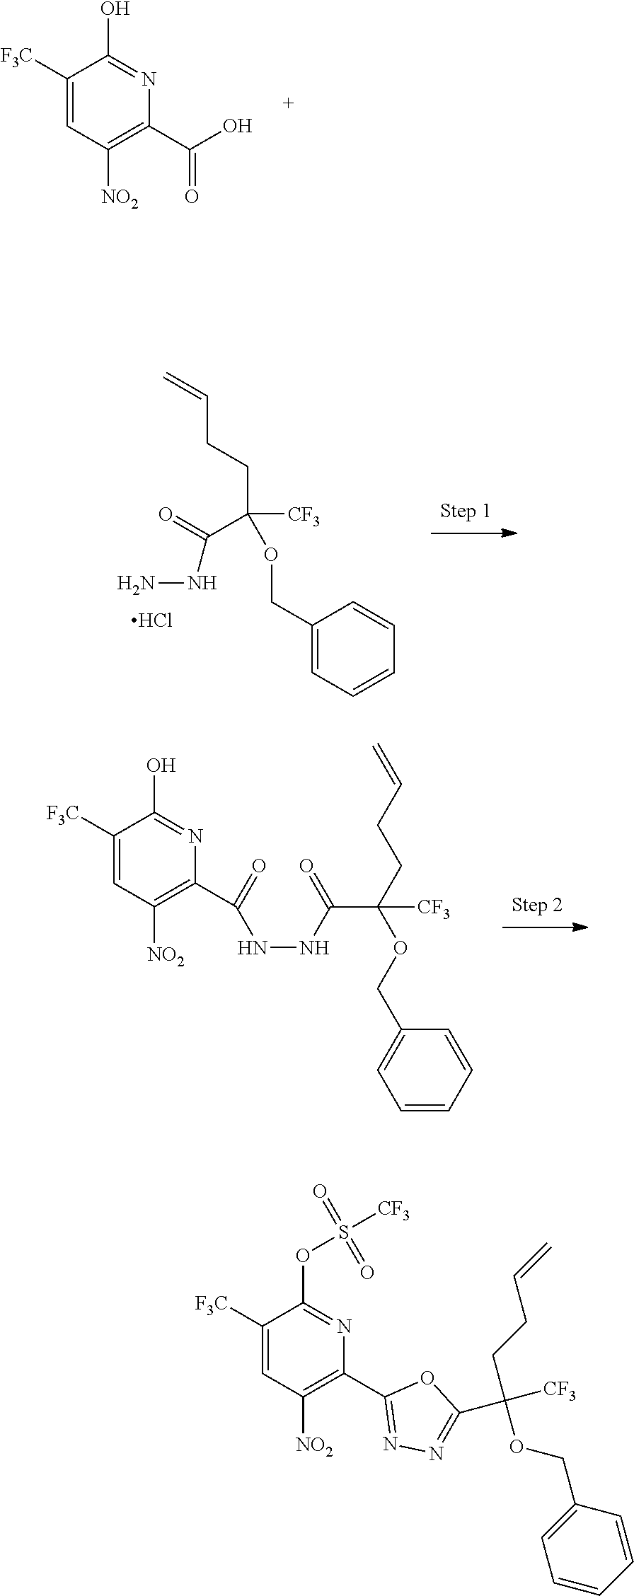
C1(C2=C([NO2])C=C([F3C])C(OS([CF3])(=O)=O)=N2)=NN=C(C([CF3])(CCC=C)OCC2=CC=CC=C2)O1.C1(C(=O)NNC(C(OCC2=CC=CC=C2)(CCC=C)[CF3])=O)=C([NO2])C=C([F3C])C(O)=N1.C(C1=C([NO2])C=C([F3C])C(O)=N1)(=O)O.C(C(CCC=C)([CF3])OCC1=CC=CC=C1)(=O)NN.Cl
